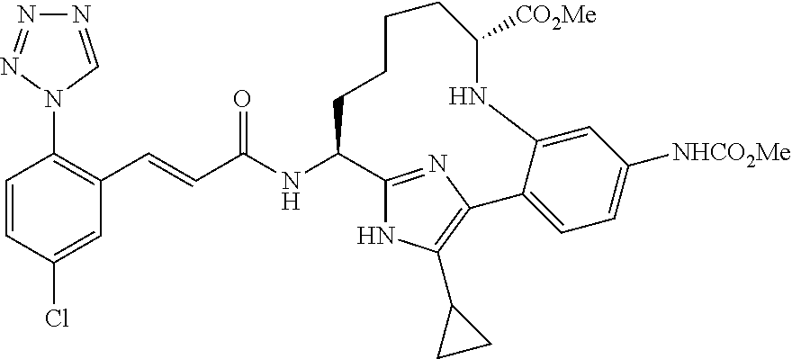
C1=CC(Cl)=CC(C=CC(NC2C3=NC(=C(C4CC4)N3)C3=CC=C([NHCO2Me])C=C3NC([CO2Me])CCCC2)=O)=C1N1C=NN=N1
